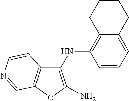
C1(NC2=C3C(=CC=C2)CCCC3)=C(N)OC2=C1C=CN=C2
